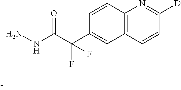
C1=CC2=C(C=C1C(C(NN)=O)(F)F)C=CC([D])=N2
